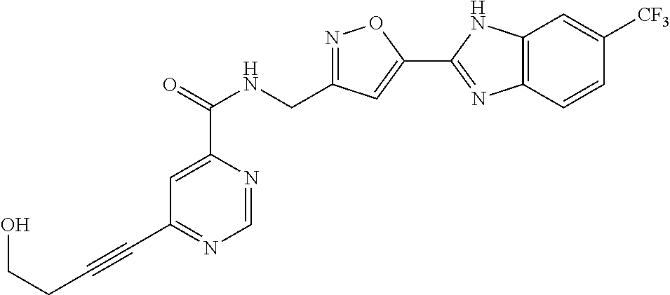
C1=NC(C(=O)NCC2=NOC(C3=NC4=C(N3)C=C([CF3])C=C4)=C2)=CC(C#CCCO)=N1
